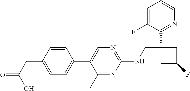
C1(C2=CN=C(NCC3(C4=NC=CC=C4F)CC(F)C3)N=C2C)=CC=C(CC(=O)O)C=C1
